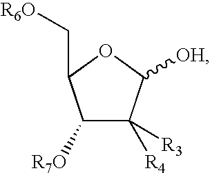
C1([R7O])C([R3])([R4])C([OH])OC1C[R6O]
